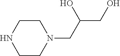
C1CN(CC(CO)O)CCN1
